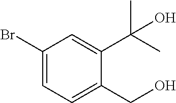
C1(Br)=CC=C(CO)C(C(C)(C)O)=C1
